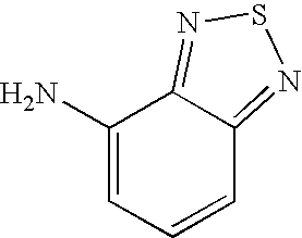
C1(N)=CC=CC2=NSN=C12
